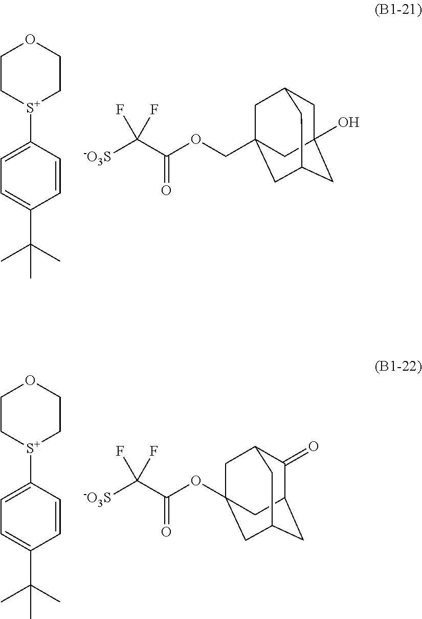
C1C[S+](C2=CC=C(C(C)(C)C)C=C2)CCO1.[-O3S]C(C(=O)OCC12CC3CC(O)(CC(C1)C3)C2)(F)F.C1C[S+](C2=CC=C(C(C)(C)C)C=C2)CCO1.[-O3S]C(C(=O)OC12CC3C(=O)C(CC(C1)C3)C2)(F)F
